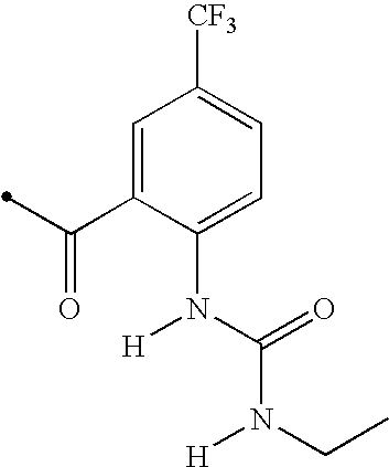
C1=C(N(C(=O)N(CC)[H])[H])C(C(=O)C)=CC([CF3])=C1
